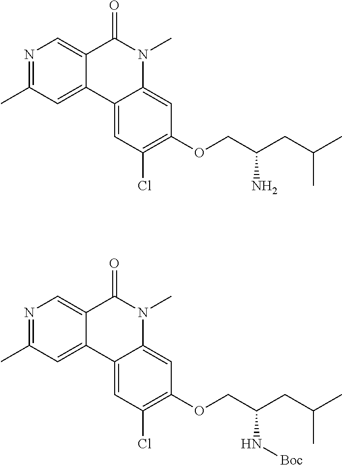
N1=C(C)C=C2C(=C1)C(=O)N(C)C1=CC(OCC(CC(C)C)N)=C(Cl)C=C21.N1=C(C)C=C2C(=C1)C(=O)N(C)C1=CC(OCC(CC(C)C)N[Boc])=C(Cl)C=C21
